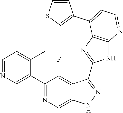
C1=NC=C(C2=NC=C3C(=C2F)C(C2=NC4=C(N2)N=CC=C4C2=CSC=C2)=NN3)C(C)=C1
